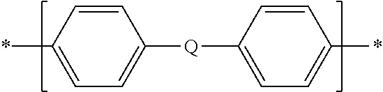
C1=CC(*)=CC=C1[Q]C1=CC=C(*)C=C1
